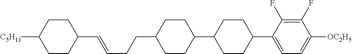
C1(C=CCCC2CCC(C3CCC(C4=CC=C([OC2H5])C(F)=C4F)CC3)CC2)CCC([C5H11])CC1
